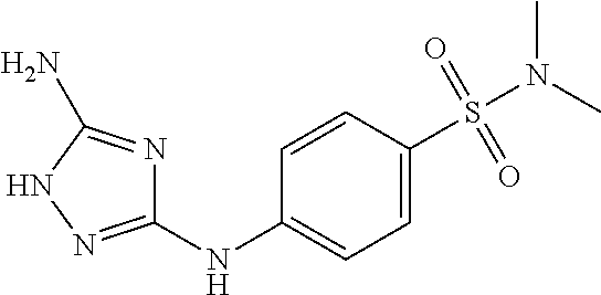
C1=CC(S(N(C)C)(=O)=O)=CC=C1NC1=NNC(N)=N1
